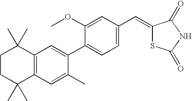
C1CC(C)(C)C2=C(C1(C)C)C=C(C1=CC=C(C=C3SC(=O)NC3=O)C=C1OC)C(C)=C2
